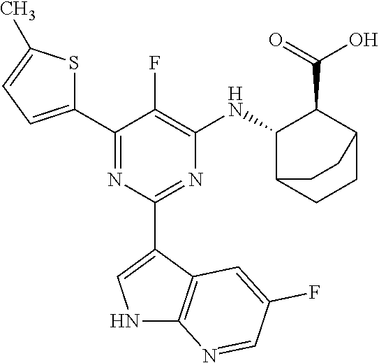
C1(C2=CC=C(C)S2)=NC(C2=CNC3=C2C=C(F)C=N3)=NC([HN]C2C(C(=O)O)C3CCC2CC3)=C1F
